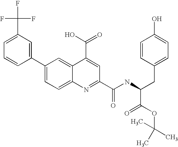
C1(C(F)(F)F)=CC=CC(C2=CC=C3C(=C2)C(C(O)=O)=CC(C(NC(CC2=CC=C(O)C=C2)C(OC(C)(C)C)=O)=O)=N3)=C1
